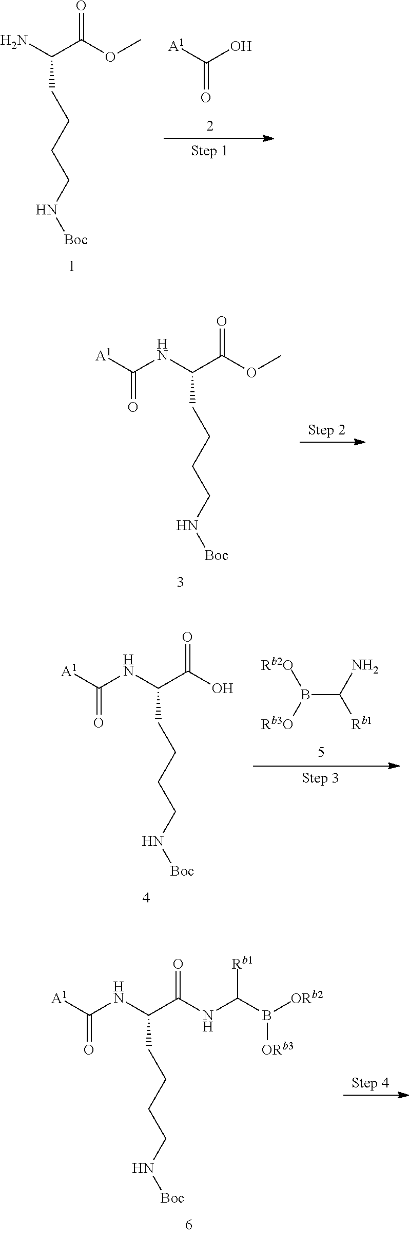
O=C(OC)C(N)CCCCN[Boc].C(=O)([A1])O.O=C(OC)C(NC([A1])=O)CCCCN[Boc].O=C(O)C(NC([A1])=O)CCCCN[Boc].B(C(N)[Rb1])([Rb3O])[Rb2O].O=C(NC(B([ORb2])[ORb3])[Rb1])C(NC([A1])=O)CCCCN[Boc]
